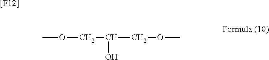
COCC(COC)O.[[F12]]
